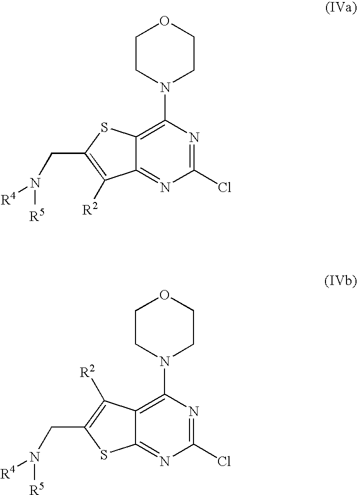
C12=NC(Cl)=NC(N3CCOCC3)=C1SC(CN([R4])[R5])=C2[R2].C12=NC(Cl)=NC(N3CCOCC3)=C1C([R2])=C(CN([R4])[R5])S2
